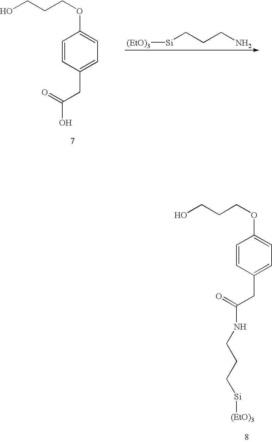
[Si](CCCN)[(EtO)3].OCCCOC1=CC=C(CC(=O)O)C=C1.OCCCOC1=CC=C(CC(=O)NCCC[Si][(EtO)3])C=C1
